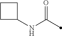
C1(NC(=O)C)CCC1
